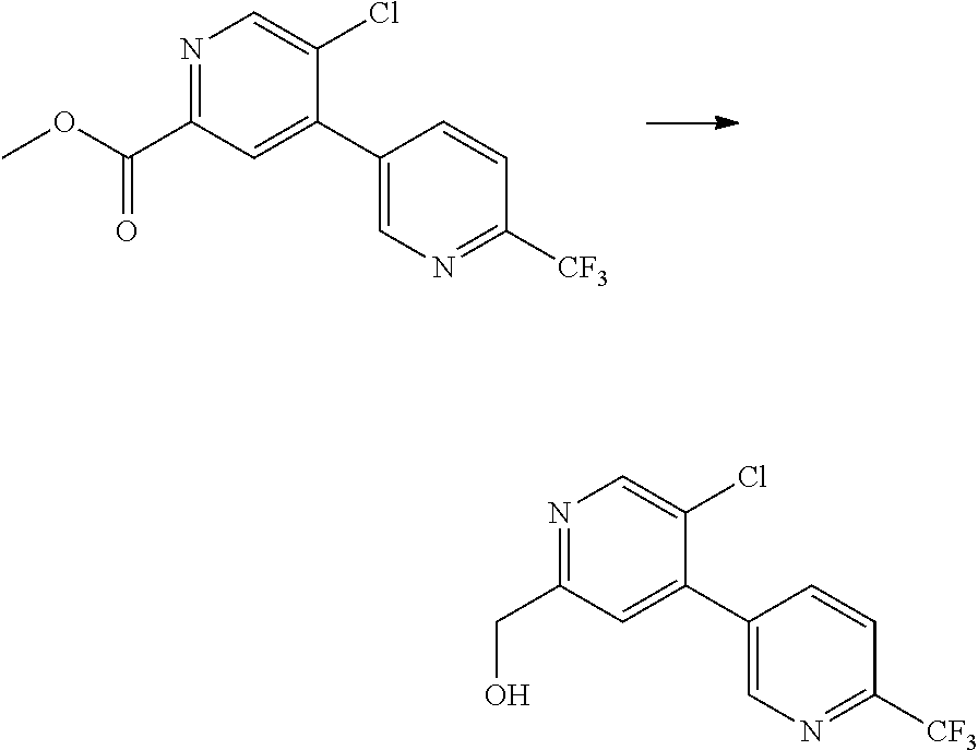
C1(C2=CC(C(OC)=O)=NC=C2Cl)=CN=C([CF3])C=C1.C1(C2=CC(CO)=NC=C2Cl)=CN=C([CF3])C=C1
